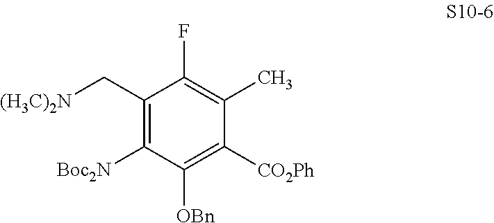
C1(C[(H3C)2N])=C([Boc2N])C([OBn])=C([CO2Ph])C(C)=C1F
